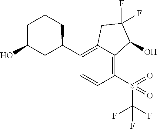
C1(S(=O)(C(F)(F)F)=O)=C2C(=C(C3CCCC(O)C3)C=C1)CC(F)(F)C2O
